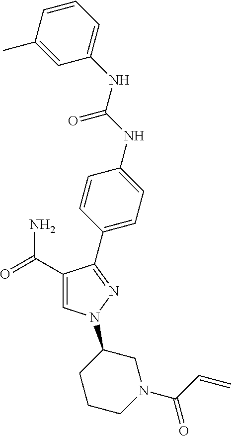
C1(C(=O)N)=CN(C2CCCN(C(C=C)=O)C2)N=C1C1=CC=C(NC(NC2=CC=CC(C)=C2)=O)C=C1
